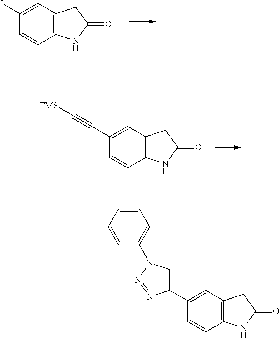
C12=C(NC(=O)C1)C=CC(C1=CN(C3=CC=CC=C3)N=N1)=C2.C12=C(NC(=O)C1)C=CC(I)=C2.C12=C(NC(=O)C1)C=CC(C#C[TMS])=C2
